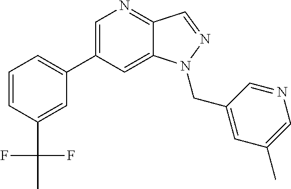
C1(C2=CC=CC(C(C)(F)F)=C2)=CN=C2C(=C1)N(CC1=CC(C)=CN=C1)N=C2
